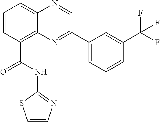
C1=CC(C(NC2=NC=CS2)=O)=C2C(=C1)N=CC(C1=CC=CC(C(F)(F)F)=C1)=N2
